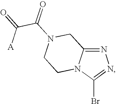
N1=C2N(C(Br)=N1)CCN(C(=O)C(=O)[A])C2
